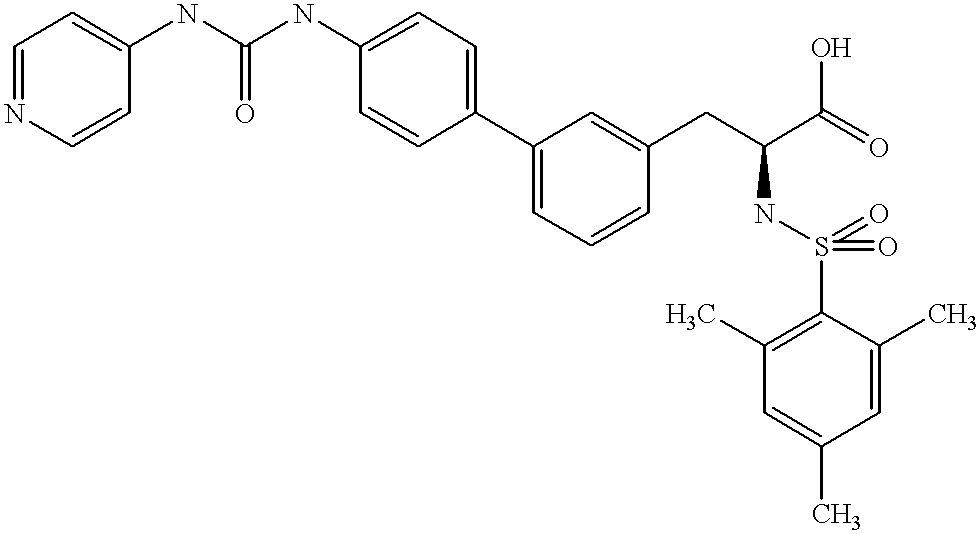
N(C(NC1=CC=C(C2=CC=CC(CC(C(=O)O)NS(=O)(=O)C3=C(C)C=C(C)C=C3C)=C2)C=C1)=O)C1=CC=NC=C1
